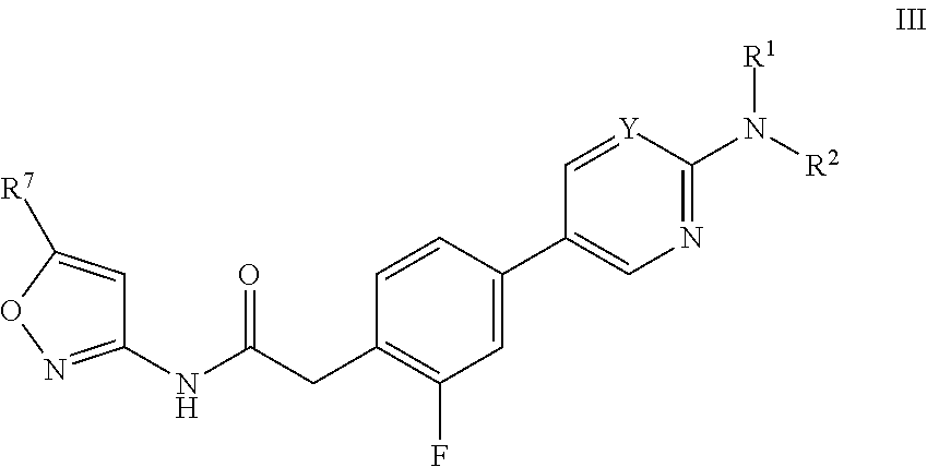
C1=[Y]C(N([R2])[R1])=NC=C1C1=CC(F)=C(CC(NC2=NOC([R7])=C2)=O)C=C1
